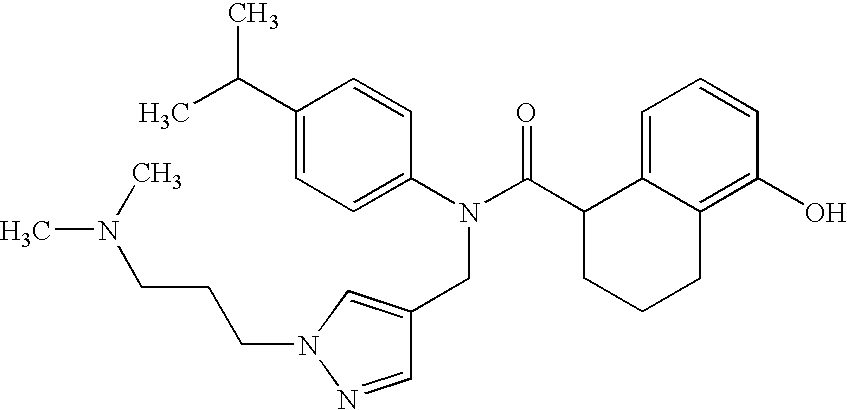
C1(C(C)C)=CC=C(N(C(C2CCCC3=C(O)C=CC=C23)=O)CC2=CN(CCCN(C)C)N=C2)C=C1
